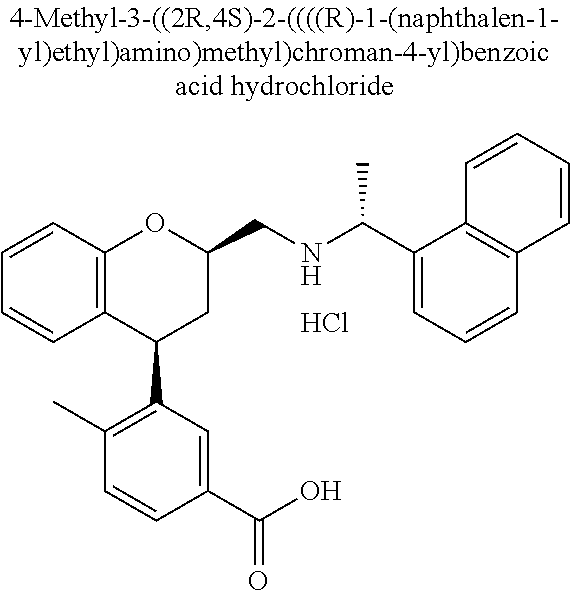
C12=C(C(C3=C(C)C=CC(C(O)=O)=C3)CC(CNC(C)C3=CC=CC4=C3C=CC=C4)O1)C=CC=C2.Cl
